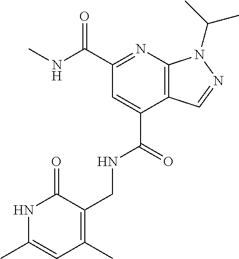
C(C1=NC2=C(C(C(=O)NCC3=C(C)C=C(C)NC3=O)=C1)C=NN2C(C)C)(NC)=O
